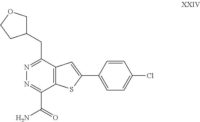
N1=C(CC2COCC2)C2=C(C(C(N)=O)=N1)SC(C1=CC=C(Cl)C=C1)=C2
